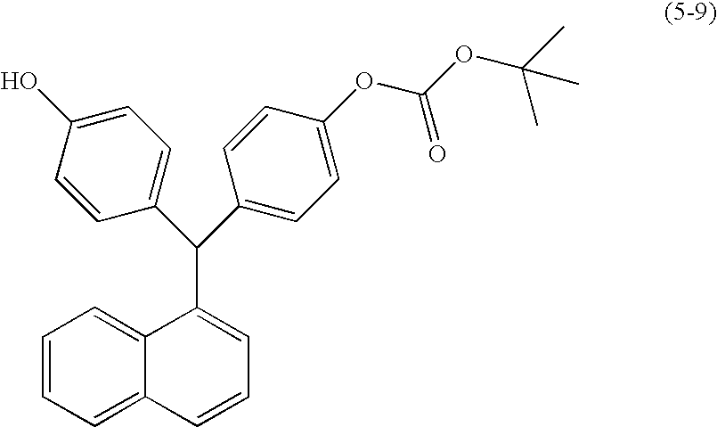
C1=CC=C2C(=C1)C(C(C1=CC=C(O)C=C1)C1=CC=C(OC(OC(C)(C)C)=O)C=C1)=CC=C2
